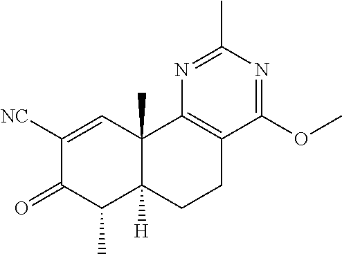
C1([NC])=CC2(C)C([H])(C(C)C1=O)CCC1=C2N=C(C)N=C1OC
